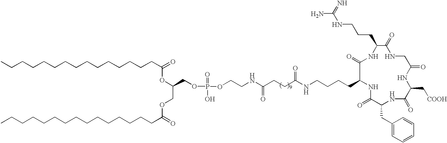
O=C(CCCCCCCCCCCCCCC)OC(COC(CCCCCCCCCCCCCCC)=O)COP(OCCNC(CCC(NCCCCC1NC(=O)C(CC2=CC=CC=C2)NC(=O)C(C[COOH])NC(=O)CNC(=O)C(CCCNC(N)=N)NC1=O)=O)=O)(=O)O
